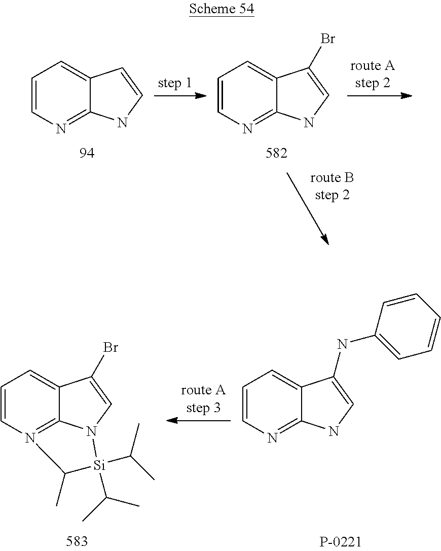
C1=CN=C2C(=C1)C=CN2.C1=CN=C2C(=C1)C(Br)=CN2.C1=CN=C2C(=C1)C(NC1=CC=CC=C1)=CN2.C1=CN2=C3C(=C1)C(Br)=CN3[Si](C(C)C)(C(C)C)C2C
